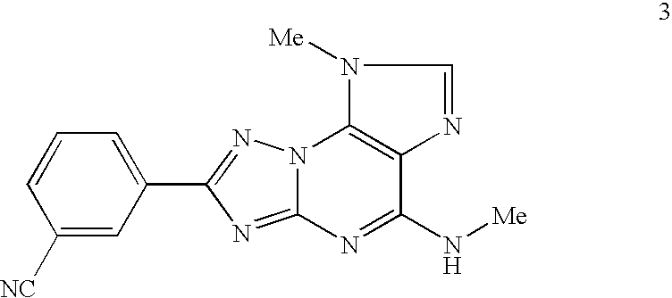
C1([NC])=CC(C2=NN3C(=N2)N=C(N[Me])C2=C3N([Me])C=N2)=CC=C1
